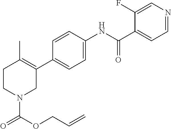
C1=CC(NC(C2=CC=NC=C2F)=O)=CC=C1C1=C(C)CCN(C(OCC=C)=O)C1
